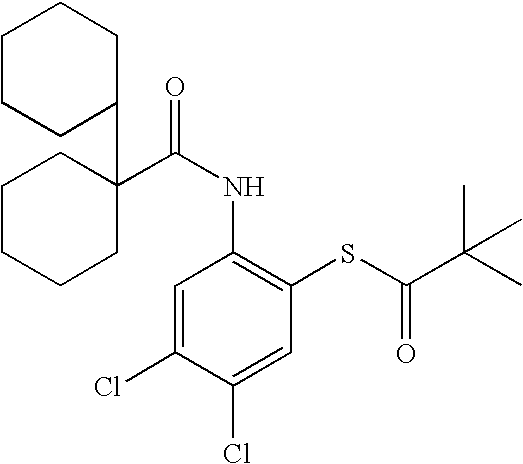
C1(C(NC2=C(SC(C(C)(C)C)=O)C=C(Cl)C(Cl)=C2)=O)(C2CCCCC2)CCCCC1
